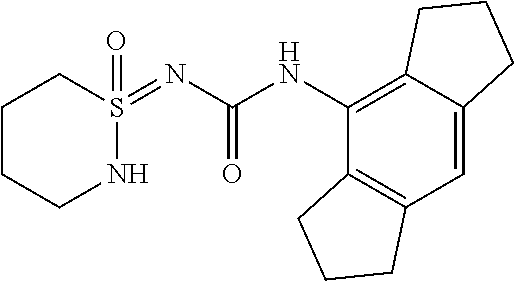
C12=C(C=C3C(=C1NC(=O)N=S1(=O)CCCCN1)CCC3)CCC2
